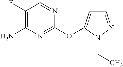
O(C1=NC(N)=C(F)C=N1)C1=CC=NN1CC
